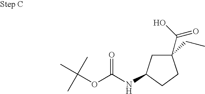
C1(C(O)=O)(CC)CC(NC(OC(C)(C)C)=O)CC1
